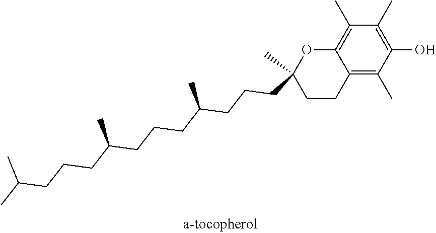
C12=C(C)C(O)=C(C)C(C)=C1OC(C)(CCCC(CCCC(CCCC(C)C)C)C)CC2
